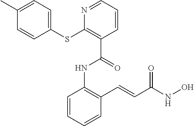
C1=CC=CC(C=CC(NO)=O)=C1NC(C1=C(SC2=CC=C(C)C=C2)N=CC=C1)=O
